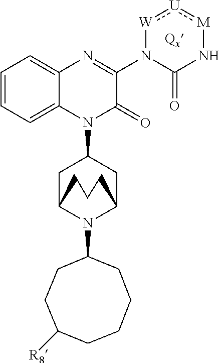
C1=CC=C2C(=C1)N=C(N1C(=O)N[M]:[U]:[W]1)C(=O)N2C1CC2N(C3CCC([R8])CCCC3)C(C1)CCC2
